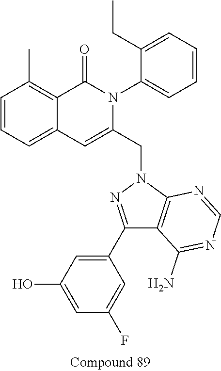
C1=CC=C2C(=C1C)C(=O)N(C1=CC=CC=C1CC)C(CN1N=C(C3=CC(O)=CC(F)=C3)C3=C1N=CN=C3N)=C2
